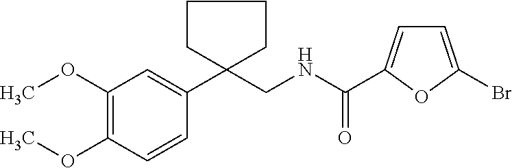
C1=CC(OC)=C(OC)C=C1C1(CNC(=O)C2=CC=C(Br)O2)CCCC1
